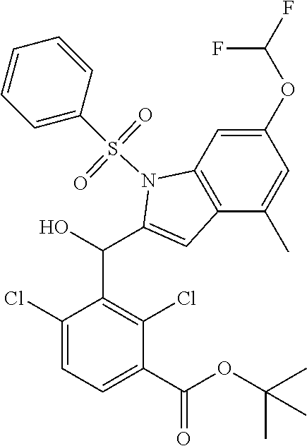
C1(Cl)=CC=C(C(OC(C)(C)C)=O)C(Cl)=C1C(C1=CC2=C(N1S(C1=CC=CC=C1)(=O)=O)C=C(OC(F)F)C=C2C)O
